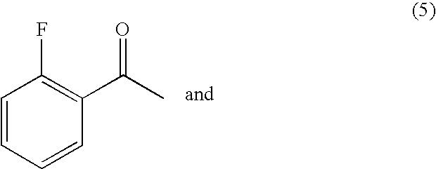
C1=CC=CC(C(C)=O)=C1F
